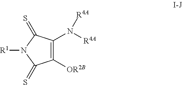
C1([OR2B])=C(N([R4A])[R4A])C(=S)N([R1])C1=S
